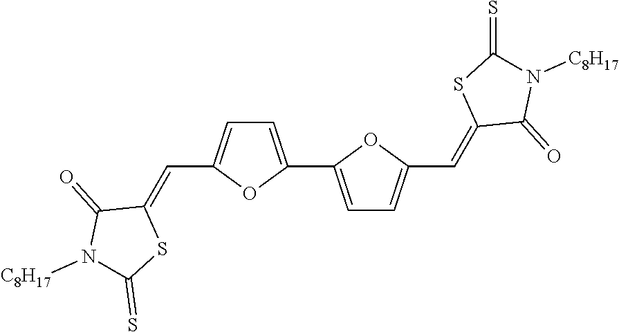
C1=C(C2=CC=C(C=C3C(=O)N([C8H17])C(=S)S3)O2)OC(C=C2C(=O)N([C8H17])C(=S)S2)=C1
